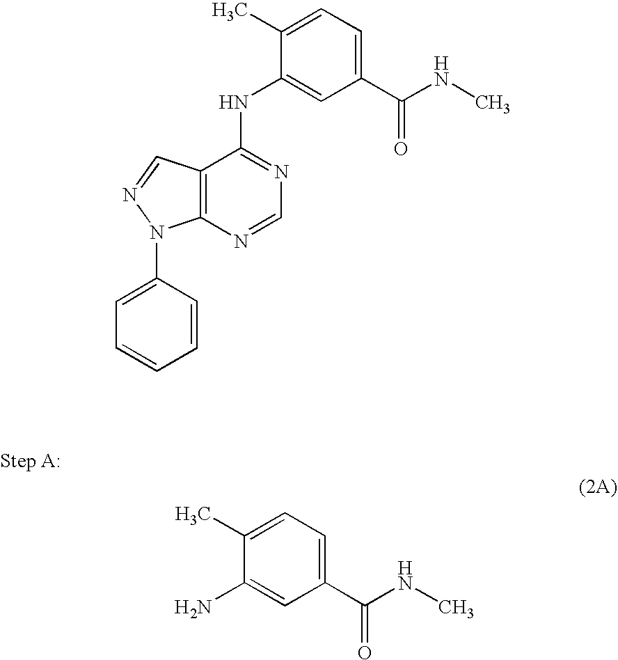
C1(C)=CC=C(C(NC)=O)C=C1N.C1(C)=CC=C(C(NC)=O)C=C1NC1=NC=NC2=C1C=NN2C1=CC=CC=C1
